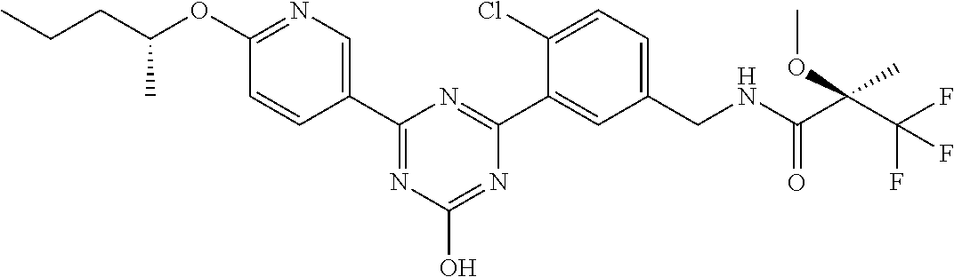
C1(C2=NC(O)=NC(C3=CC(CNC(=O)C(C(F)(F)F)(C)OC)=CC=C3Cl)=N2)=CN=C(OC(C)CCC)C=C1
